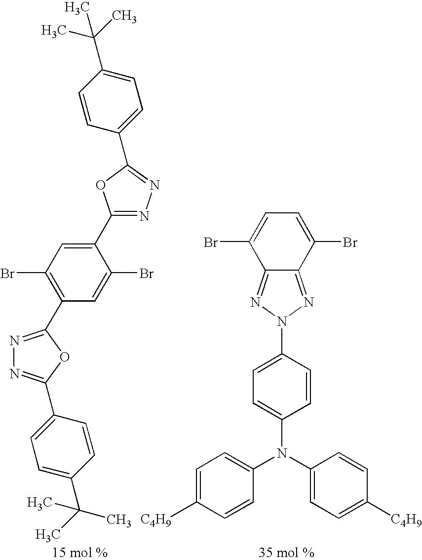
C1=C(C(C)(C)C)C=CC(C2=NN=C(C3=C(Br)C=C(C4=NN=C(C5=CC=C(C(C)(C)C)C=C5)O4)C(Br)=C3)O2)=C1.C12=NN(C3=CC=C(N(C4=CC=C([C4H9])C=C4)C4=CC=C([C4H9])C=C4)C=C3)N=C1C(Br)=CC=C2Br
